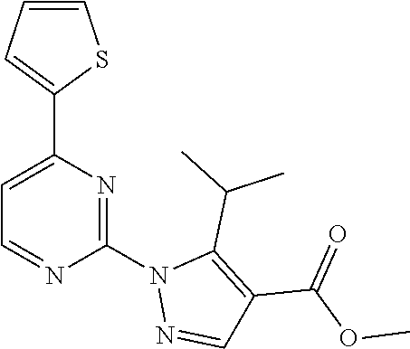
C1(C2=CC=NC(N3N=CC(C(OC)=O)=C3C(C)C)=N2)=CC=CS1
